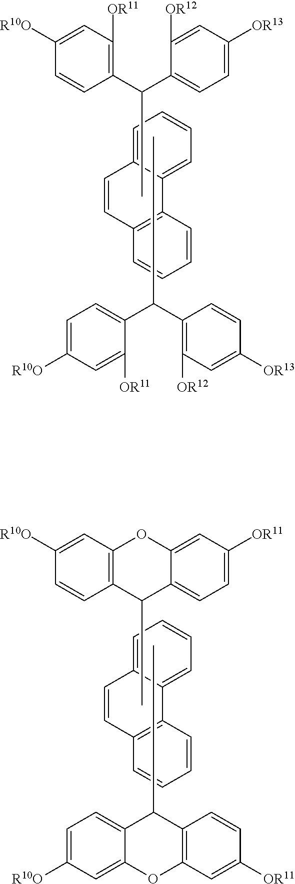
C1=C2C(=CC=C1)C1=C(C=C2)C=CC=C1.C1(C(C2=CC=C([OR13])C=C2[OR12])C)=C([OR11])C=C([R10O])C=C1.C1(C(C2=CC=C([R10O])C=C2[OR11])C)=C([OR12])C=C([OR13])C=C1.C1=C2C(=CC=C1)C1=C(C=C2)C=CC=C1.C12=C(C=C([R10O])C=C1)OC1=CC([OR11])=CC=C1C2C.C12=C(C=C([OR11])C=C1)OC1=CC([R10O])=CC=C1C2C
